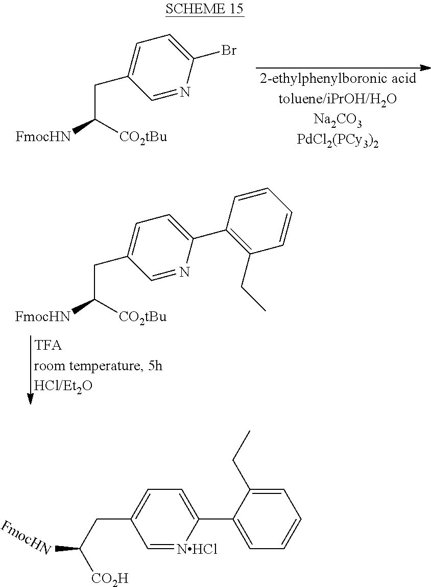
C1=NC(Br)=CC=C1CC([FmocHN])[CO2tBu].C1=NC(C2=C(CC)C=CC=C2)=CC=C1CC([FmocHN])[CO2tBu].C1=[NHCl]C(C2=CC=CC=C2CC)=CC=C1CC([CO2H])[FmocHN]
